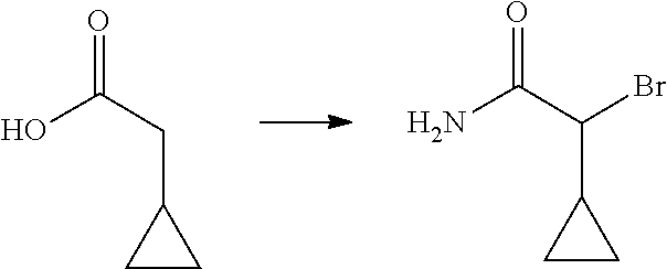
C(C1CC1)(C(N)=O)Br.C(C1CC1)C(O)=O
